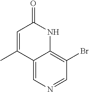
C12=CN=CC(Br)=C1NC(=O)C=C2C
